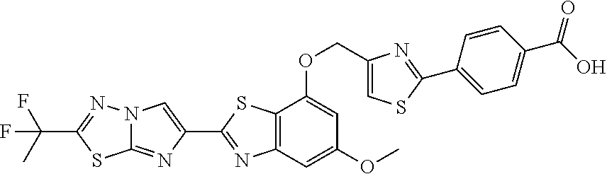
C12=NC(C3=NC4=C(S3)C(OCC3=CSC(C5=CC=C(C(O)=O)C=C5)=N3)=CC(OC)=C4)=CN1N=C(C(C)(F)F)S2
